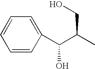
C1=CC(C(C(C)CO)O)=CC=C1
